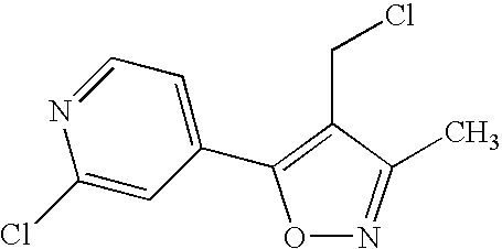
O1N=C(C)C(CCl)=C1C1=CC=NC(Cl)=C1
